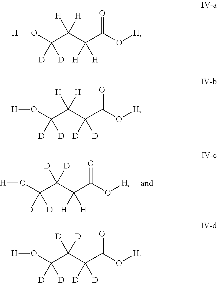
O(C(C(C(C(O[H])=O)([H])[H])([D])[D])([D])[D])[H].O(C(C(C(C(O[H])=O)([H])[H])([H])[H])([D])[D])[H].O(C(C(C(C(O[H])=O)([D])[D])([H])[H])([D])[D])[H].O(C(C(C(C(O[H])=O)([D])[D])([D])[D])([D])[D])[H]
